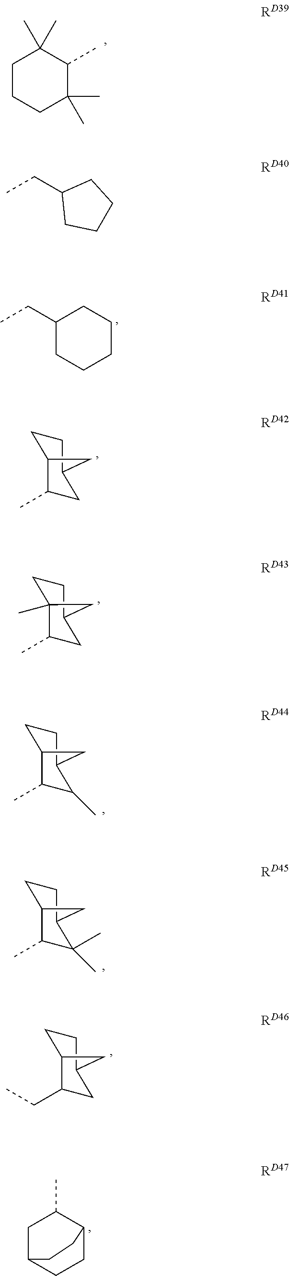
C1CCC(C)(C)C(C)C1(C)C.C(C1CCCCC1)C.C1CC2C(C)CC1C2.C1CC2(C)C(C)CC1C2.C1CC2C(C)C(C)C1C2.C1CC2C(C)C(C)(C)C1C2.C1CC2C(CC)CC1C2.C1C2CCC(C1C)CC2.C(C1CCCC1)C
